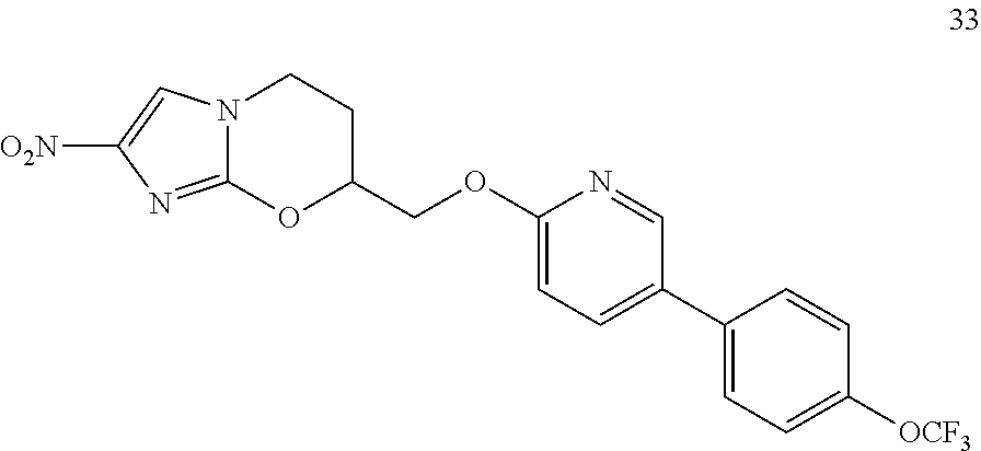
[O2N]C1=CN2C(=N1)OC(COC1=CC=C(C3=CC=C([OCF3])C=C3)C=N1)CC2
